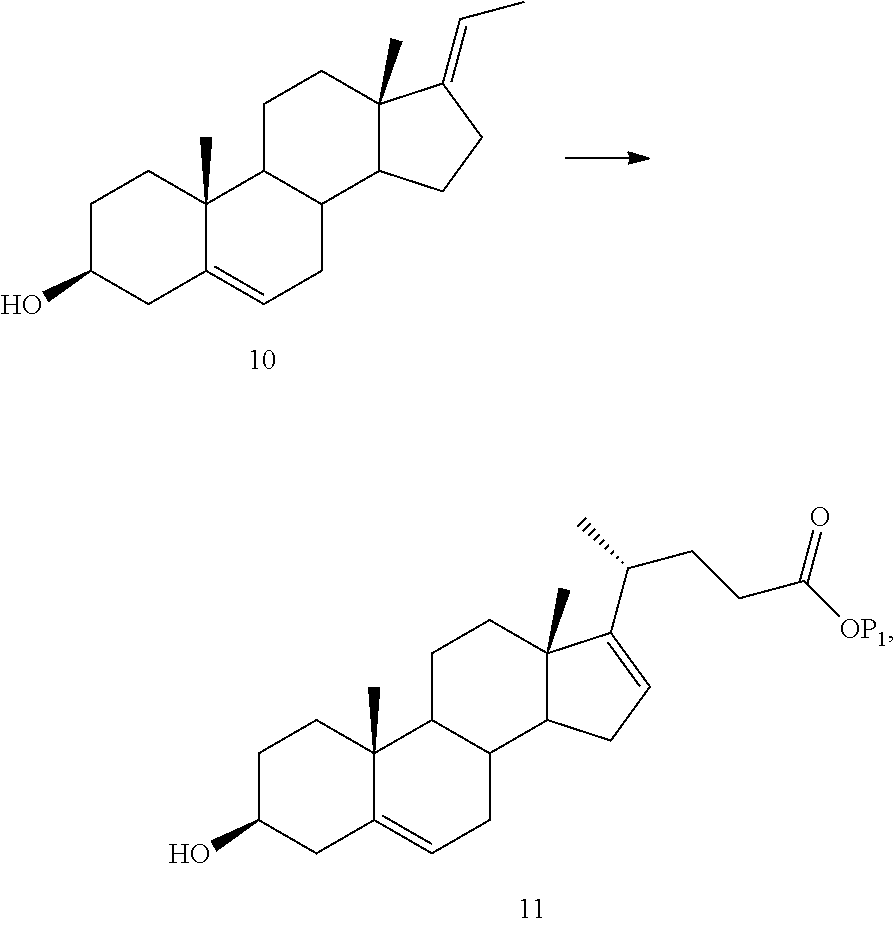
C1C(O)CC2=CCC3C(C2(C)C1)CCC1(C)C3CC=C1C(CCC([OP1])=O)C.C1C(O)CC2=CCC3C(C2(C)C1)CCC1(C)C3CCC1=CC
